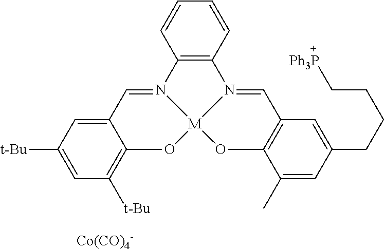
C12=C(C=CC=C1)N1=CC3=C(O[M]14OC1=C([t-Bu])C=C([t-Bu])C=C1C=N24)C(C)=CC(CCCC[Ph3P])=C3.[Co(CO)4-]
